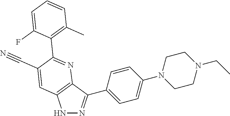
N1N=C(C2=CC=C(N3CCN(CC)CC3)C=C2)C2=C1C=C(C#N)C(C1=C(C)C=CC=C1F)=N2
